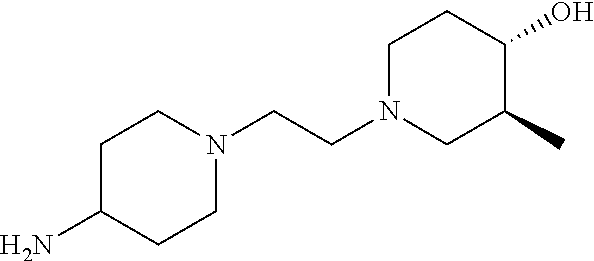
C1C(N)CCN(CCN2CCC(O)C(C)C2)C1
